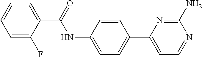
C1=C(F)C(C(=O)NC2=CC=C(C3=CC=NC(N)=N3)C=C2)=CC=C1
